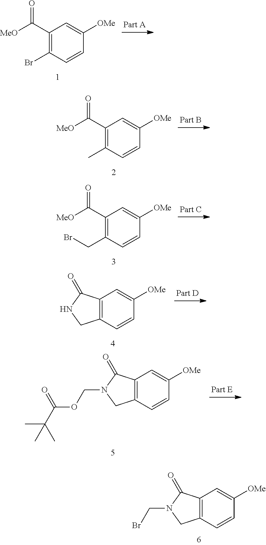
C1(C([MeO])=O)=C(Br)C=CC([OMe])=C1.C1(C([MeO])=O)=C(C)C=CC([OMe])=C1.C1(C([MeO])=O)=C(CBr)C=CC([OMe])=C1.C12=C(C=CC([OMe])=C1)CNC2=O.C12=C(C=CC([OMe])=C1)CN(COC(=O)C(C)(C)C)C2=O.C12=C(C=CC([OMe])=C1)CN(CBr)C2=O
